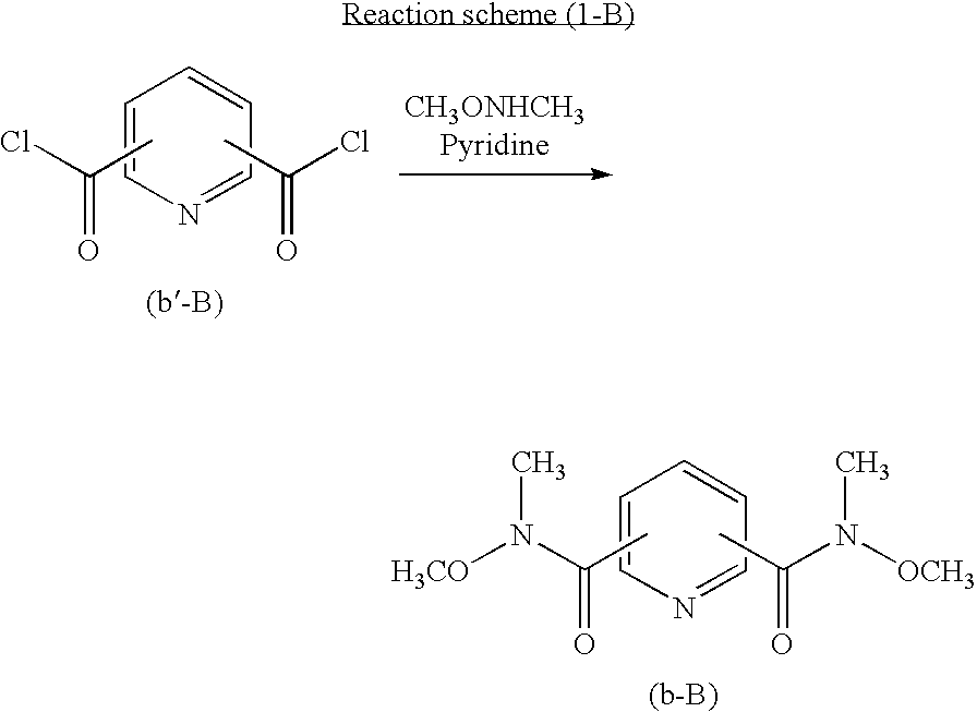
C1=CN=CC=C1.CC(Cl)=O.CC(Cl)=O.C1=CN=CC=C1.CC(N([OCH3])C)=O.CC(N([H3CO])C)=O
